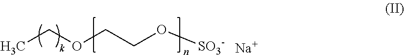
CCOCCO[SO3-].[Na]
